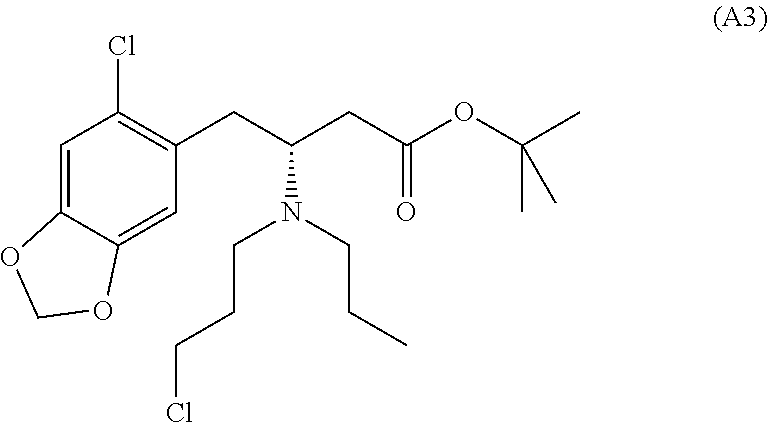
ClCCCN(C(CC1=C(Cl)C=C2C(=C1)OCO2)CC(OC(C)(C)C)=O)CCC
